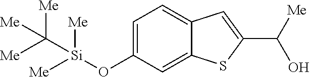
C1=C(O[Si](C([Me])([Me])[Me])([Me])[Me])C=C2C(=C1)C=C(C([Me])O)S2
